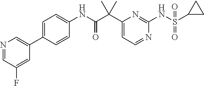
C1(C(C(NC2=CC=C(C3=CN=CC(F)=C3)C=C2)=O)(C)C)=CC=NC(NS(C2CC2)(=O)=O)=N1
